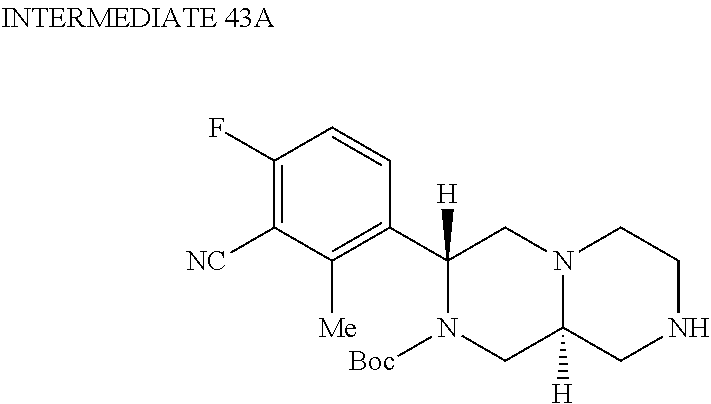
C1(F)=C([NC])C([Me])=C(C2([H])N([Boc])CC3([H])N(C2)CCNC3)C=C1
